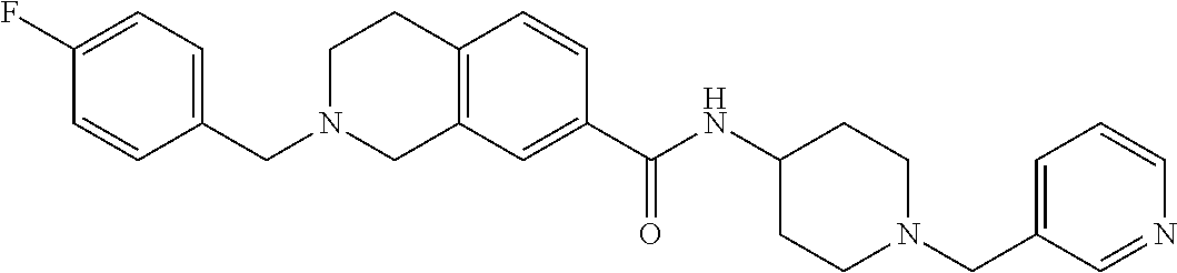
C1(F)=CC=C(CN2CC3=C(CC2)C=CC(C(NC2CCN(CC4=CC=CN=C4)CC2)=O)=C3)C=C1
